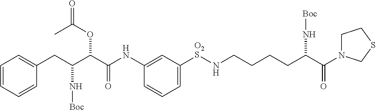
N(C1=CC([O2S]NCCCCC(C(=O)N2CCSC2)N[Boc])=CC=C1)C(C(C(CC1=CC=CC=C1)N[Boc])OC(=O)C)=O
